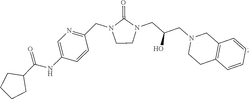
C12=C(C=CC=C1)CCN(CC(CN1C(=O)N(CC3=NC=C(NC(C4CCCC4)=O)C=C3)CC1)O)C2
